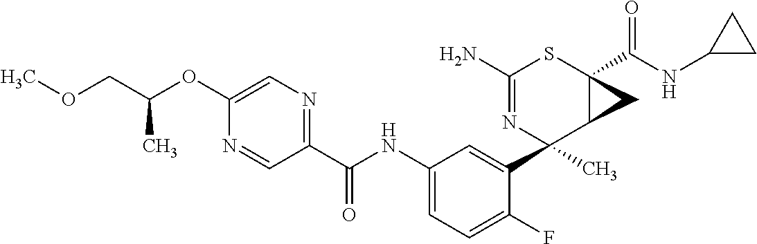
N1=CC(C(NC2=CC=C(F)C(C3(C)C4C(C(NC5CC5)=O)(SC(N)=N3)C4)=C2)=O)=NC=C1OC(COC)C
